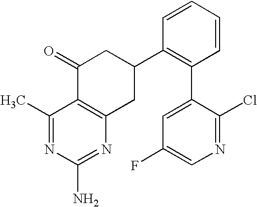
C1(C)=NC(N)=NC2=C1C(=O)CC(C1=C(C3=CC(F)=CN=C3Cl)C=CC=C1)C2
